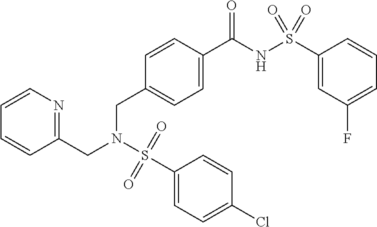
C1=CN=C(CN(S(C2=CC=C(Cl)C=C2)(=O)=O)CC2=CC=C(C(NS(C3=CC(F)=CC=C3)(=O)=O)=O)C=C2)C=C1
